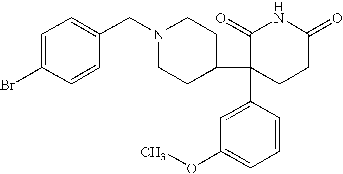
C1=C(Br)C=CC(CN2CCC(C3(C4=CC(OC)=CC=C4)CCC(=O)NC3=O)CC2)=C1
